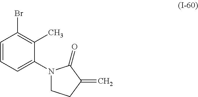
C1=CC=C(N2CCC(=C)C2=O)C(C)=C1Br
